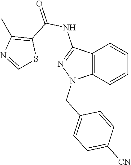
C12=C(C=CC=C1)N(CC1=CC=C([CN])C=C1)N=C2NC(=O)C1=C(C)N=CS1
